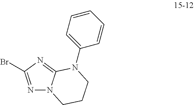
N1=C(Br)N=C2N1CCCN2C1=CC=CC=C1
